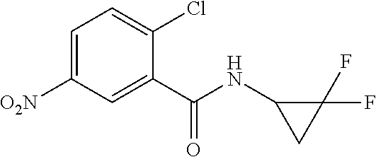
C1=C([O2N])C=C(C(=O)NC2CC2(F)F)C(Cl)=C1
